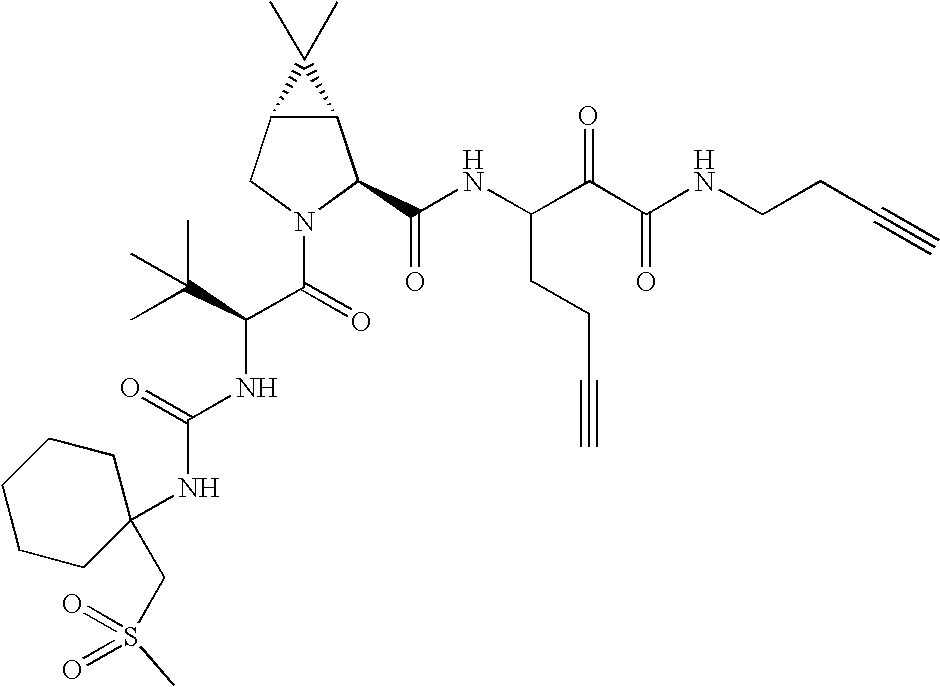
C12C(CN(C(=O)C(C(C)(C)C)NC(NC3(CS(C)(=O)=O)CCCCC3)=O)C1C(NC(C(C(NCCC#C)=O)=O)CCC#C)=O)C2(C)C
